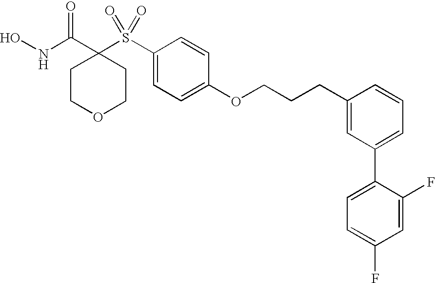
N(C(C1(S(C2=CC=C(OCCCC3=CC(C4=CC=C(F)C=C4F)=CC=C3)C=C2)(=O)=O)CCOCC1)=O)O
